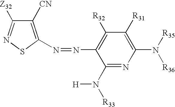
C1([CN])=C(N=NC2=C([R32])C([R31])=C(N([R35])[R36])N=C2N([R33])[H])SN=C1[Z32]
